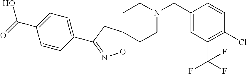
O1C2(CC(C3=CC=C(C(=O)O)C=C3)=N1)CCN(CC1=CC(C(F)(F)F)=C(Cl)C=C1)CC2
